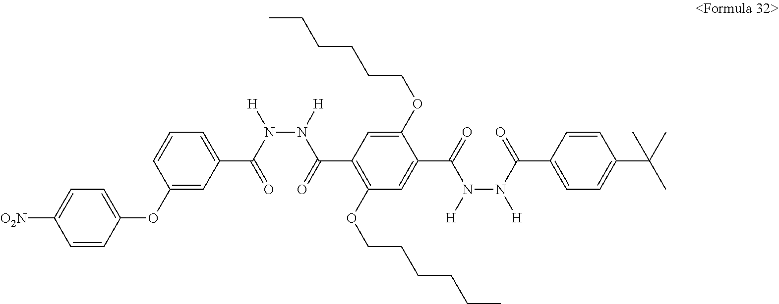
C1(OCCCCCC)=CC(C(N([H])N([H])C(=O)C2=CC=CC(OC3=CC=C([O2N])C=C3)=C2)=O)=C(OCCCCCC)C=C1C(=O)N([H])N(C(C1=CC=C(C(C)(C)C)C=C1)=O)[H]
